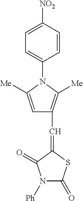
[Ph]N1C(=O)SC(=CC2=C([Me])N(C3=CC=C([NO2])C=C3)C([Me])=C2)C1=O
